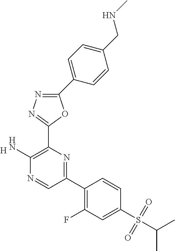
[H].C1(N)=C(C2=NN=C(C3=CC=C(CNC)C=C3)O2)N=C(C2=C(F)C=C(S(C(C)C)(=O)=O)C=C2)C=N1
